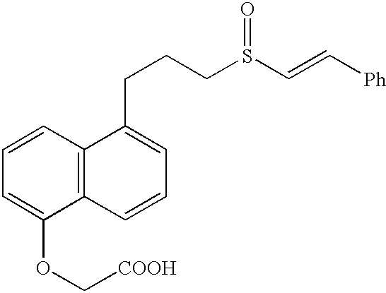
C1=CC2=C(C(OC[COOH])=C1)C=CC=C2CCCS(C=C[Ph])=O
